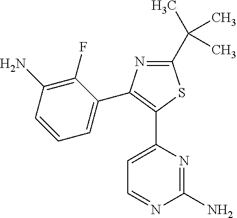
NC1=C(F)C(C2=C(C3=CC=NC(N)=N3)SC(C(C)(C)C)=N2)=CC=C1
